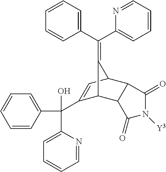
C1=CC(C(C2=CC=CC=N2)(O)C2=CC3C4C(C2C3=C(C2=CC=CC=N2)C2=CC=CC=C2)C(=O)N([Y3])C4=O)=CC=C1
